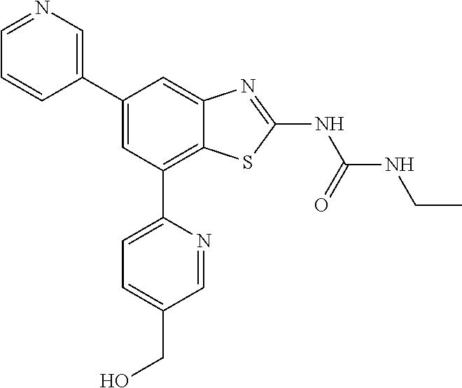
C1=NC=C(C2=CC(C3=CC=C(CO)C=N3)=C3C(=C2)N=C(NC(NCC)=O)S3)C=C1
